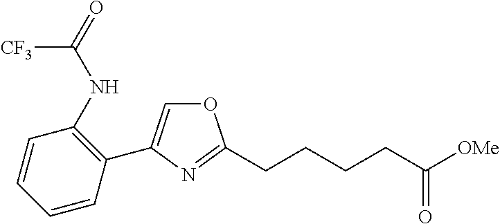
O1C=C(C2=C(NC(=O)[CF3])C=CC=C2)N=C1CCCCC([OMe])=O
